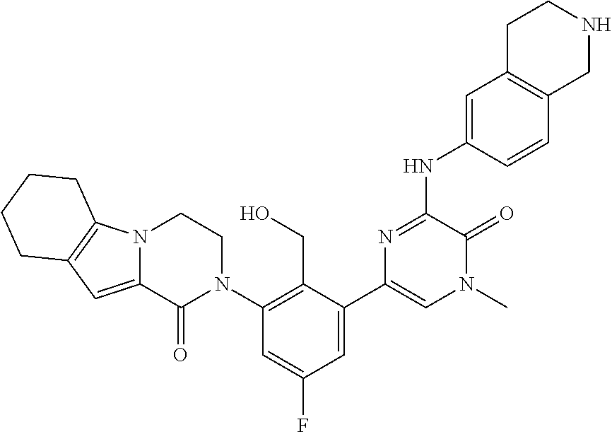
C12=CC3=C(N1CCN(C1=C(CO)C(C4=CN(C)C(=O)C(NC5=CC6=C(C=C5)CNCC6)=N4)=CC(F)=C1)C2=O)CCCC3
